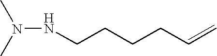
N(NCCCCC=C)(C)C
